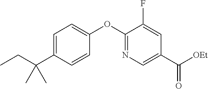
C1=C(C(CC)(C)C)C=CC(OC2=NC=C(C([OEt])=O)C=C2F)=C1
